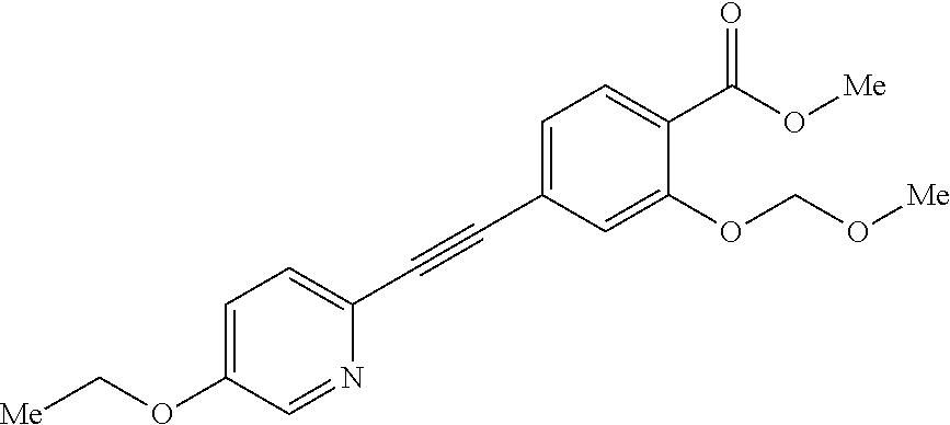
C1=C(OC[Me])C=NC(C#CC2=CC=C(C(O[Me])=O)C(OCO[Me])=C2)=C1
